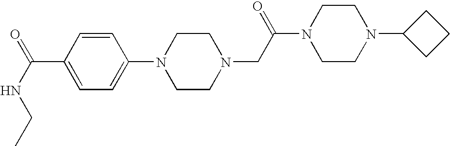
O=C(NCC)C1=CC=C(N2CCN(CC(N3CCN(C4CCC4)CC3)=O)CC2)C=C1
